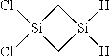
[Si]1(Cl)(Cl)C[Si]([H])([H])C1
